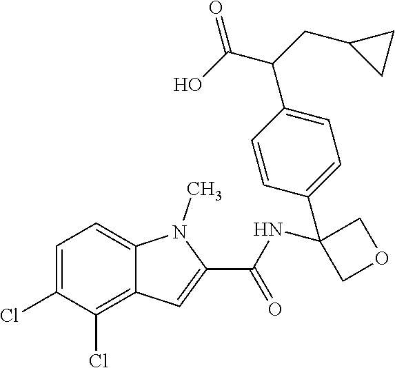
C1=C(Cl)C(Cl)=C2C(=C1)N(C)C(C(=O)NC1(C3=CC=C(C(C(O)=O)CC4CC4)C=C3)COC1)=C2
